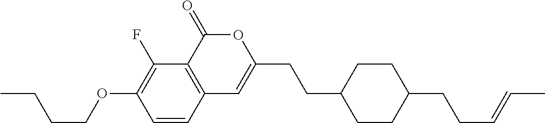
C1=CC2=C(C(F)=C1OCCCC)C(=O)OC(CCC1CCC(CCC=CC)CC1)=C2
